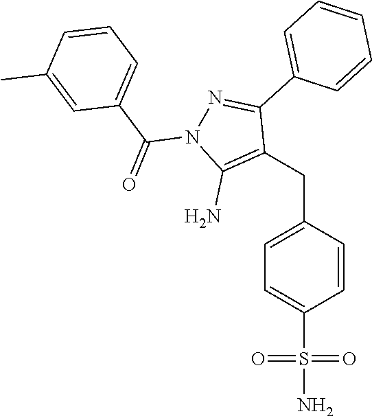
C(C1=C(N)N(C(=O)C2=CC=CC(C)=C2)N=C1C1=CC=CC=C1)C1=CC=C(S(N)(=O)=O)C=C1
